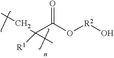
[R2](O)OC(C(CC)(C)[R1])=O
